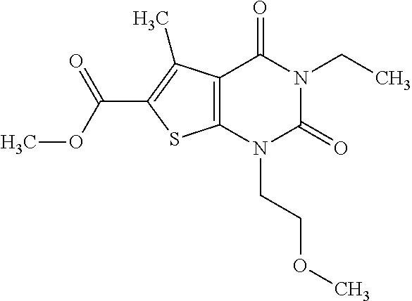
C12=C(N(CCOC)C(=O)N(CC)C1=O)SC(C(OC)=O)=C2C
